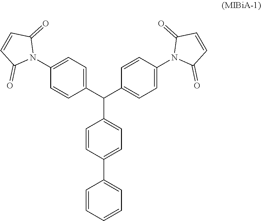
C1=CC=CC=C1C1=CC=C(C(C2=CC=C(N3C(=O)C=CC3=O)C=C2)C2=CC=C(N3C(=O)C=CC3=O)C=C2)C=C1
